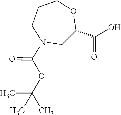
C1C(C(=O)O)OCCCN1C(=O)OC(C)(C)C
